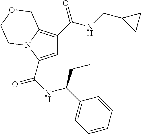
C1=C(C(NC(C2=CC=CC=C2)CC)=O)N2C(=C1C(=O)NCC1CC1)COCC2
